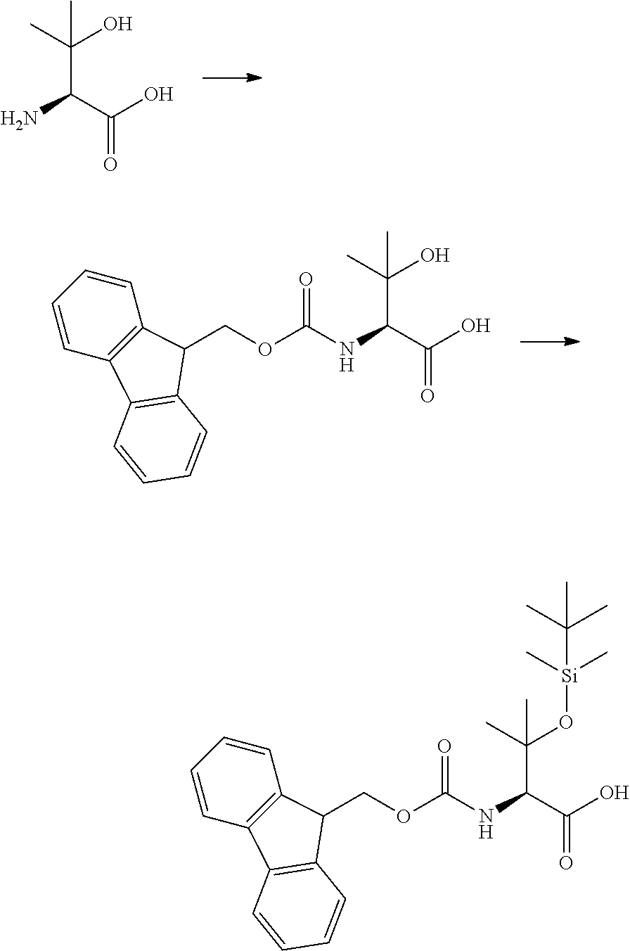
C(C(C(O)=O)N)(C)(O)C.C1=CC2=C(C=C1)C(COC(NC(C(O)=O)C(C)(O)C)=O)C1=C2C=CC=C1.C1=CC2=C(C=C1)C(COC(NC(C(O)=O)C(C)(O[Si](C)(C)C(C)(C)C)C)=O)C1=C2C=CC=C1
